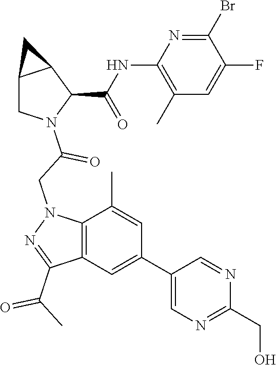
C12CN(C(CN3C4=C(C(C(C)=O)=N3)C=C(C3=CN=C(CO)N=C3)C=C4C)=O)C(C(NC3=C(C)C=C(F)C(Br)=N3)=O)C1C2
